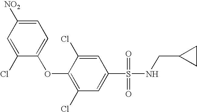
O(C1=C(Cl)C=C(S(=O)(=O)NCC2CC2)C=C1Cl)C1=CC=C([NO2])C=C1Cl
